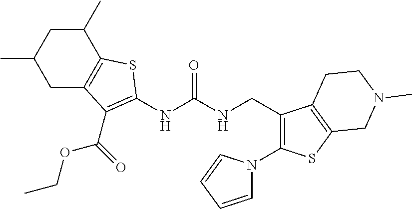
C1C2=C(C(C)CC1C)SC(NC(NCC1=C(N3C=CC=C3)SC3=C1CCN(C)C3)=O)=C2C(OCC)=O
